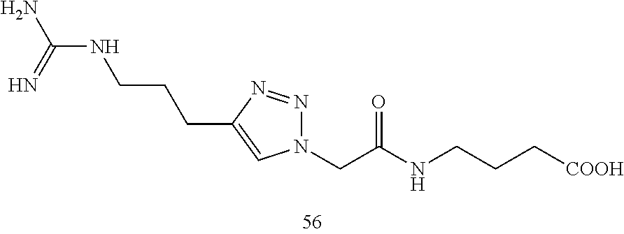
C(C(NCCC[COOH])=O)N1N=NC(CCCNC(N)=N)=C1
